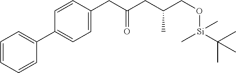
C1=CC=CC(C2=CC=C(CC(CC(CO[Si](C(C)(C)C)(C)C)C)=O)C=C2)=C1
